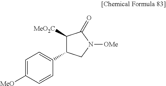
C1([MeO2C])C(C2=CC=C([MeO])C=C2)CN([OMe])C1=O
